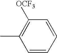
CC1=C([OCF3])C=CC=C1
